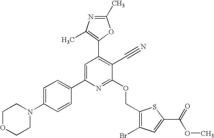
C1OCCN(C2=CC=C(C3=CC(C4=C(C)N=C(C)O4)=C(C#N)C(OCC4=C(Br)C=C(C(=O)OC)S4)=N3)C=C2)C1
